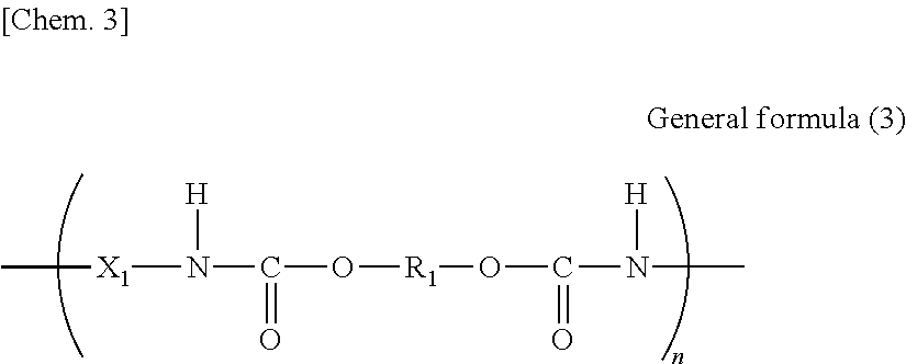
[X1](N(C(O[R1]OC(N(C)[H])=O)=O)[H])C
